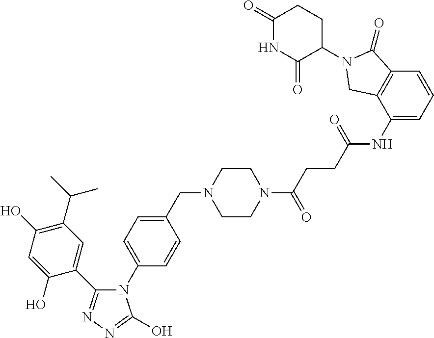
C1(=O)NC(=O)C(N2C(=O)C3=C(C(NC(CCC(N4CCN(CC5=CC=C(N6C(C7=CC(C(C)C)=C(O)C=C7O)=NN=C6O)C=C5)CC4)=O)=O)=CC=C3)C2)CC1
